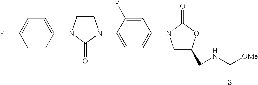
C1CN(C2=CC=C(F)C=C2)C(=O)N1C1=CC=C(N2CC(CNC([OMe])=S)OC2=O)C=C1F
